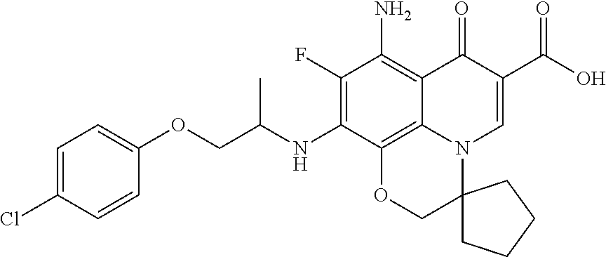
ClC1=CC=C(OCC(NC2=C(F)C(N)=C3C4=C2OCC2(N4C=C(C(O)=O)C3=O)CCCC2)C)C=C1
